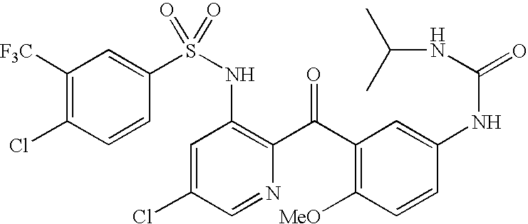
C1([F3C])=C(Cl)C=CC(S(NC2=C(C(C3=C([MeO])C=CC(NC(NC(C)C)=O)=C3)=O)N=CC(Cl)=C2)(=O)=O)=C1
